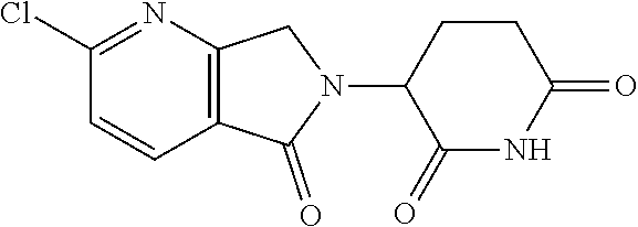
C1(=O)NC(=O)CCC1N1CC2=C(C1=O)C=CC(Cl)=N2
